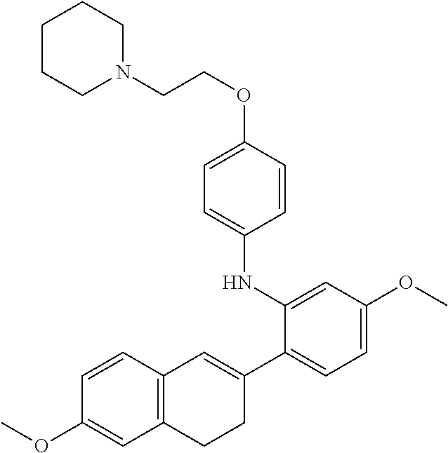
C1=CC(OCCN2CCCCC2)=CC=C1NC1=CC(OC)=CC=C1C1=CC2=C(CC1)C=C(OC)C=C2
